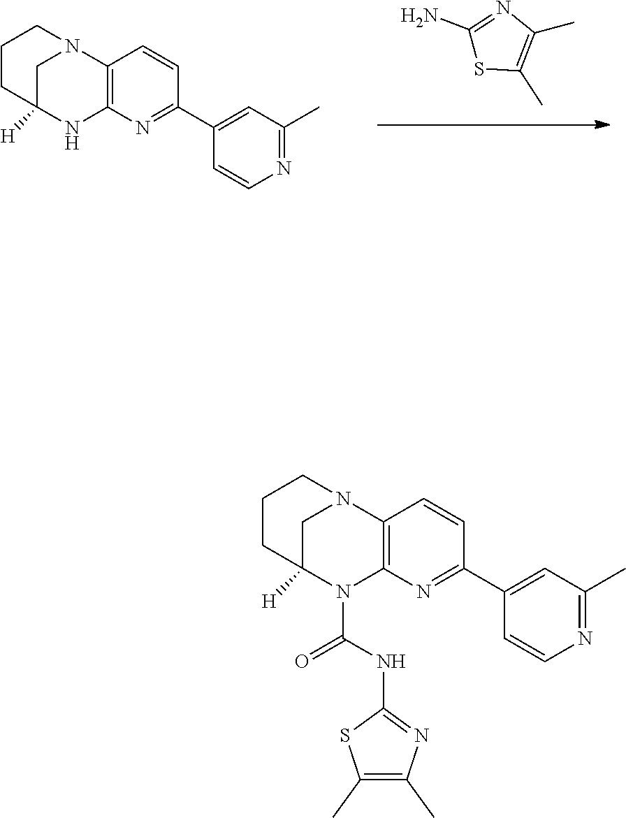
C12=C(N=C(C3=CC(C)=NC=C3)C=C1)NC1([H])CN2CCC1.C1(N)=NC(C)=C(C)S1.C12=C(N=C(C3=CC(C)=NC=C3)C=C1)N(C(=O)NC1=NC(C)=C(C)S1)C1([H])CN2CCC1
